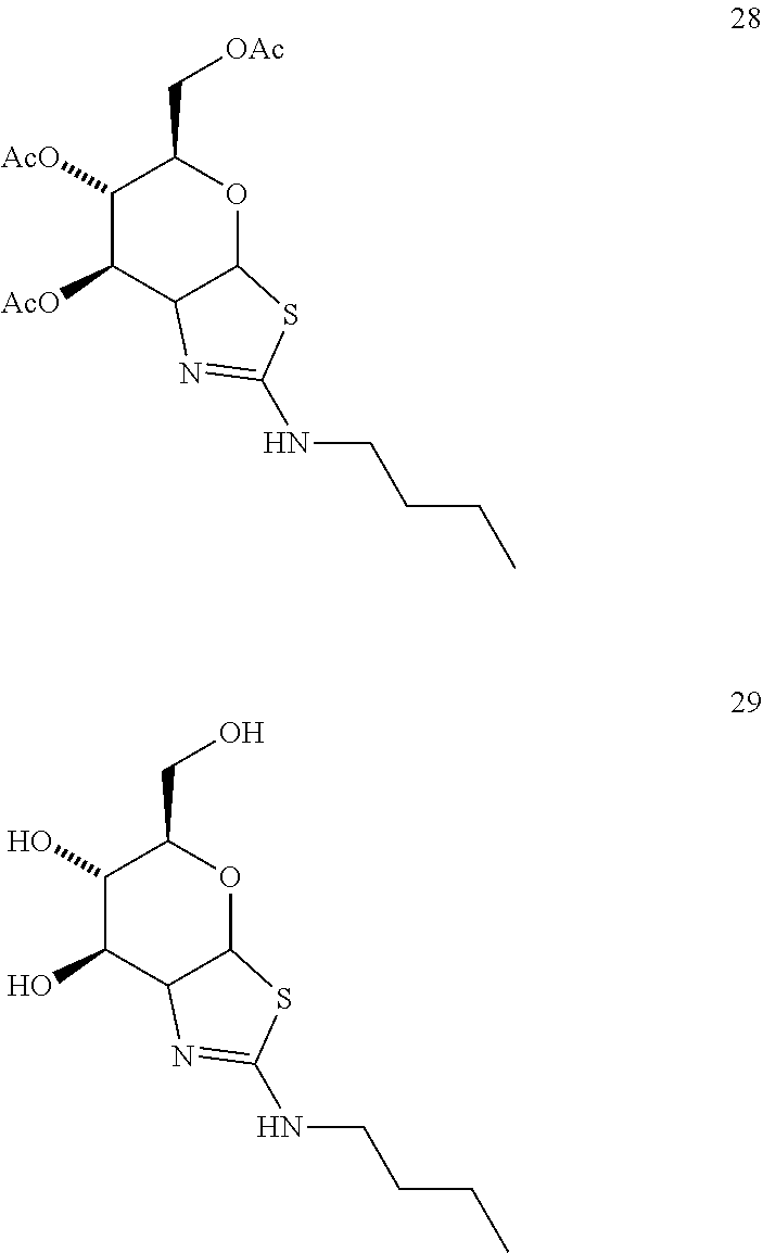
C1([AcO])C([AcO])C2C(OC1C[OAc])SC(NCCCC)=N2.C1(O)C(O)C2C(OC1CO)SC(NCCCC)=N2
